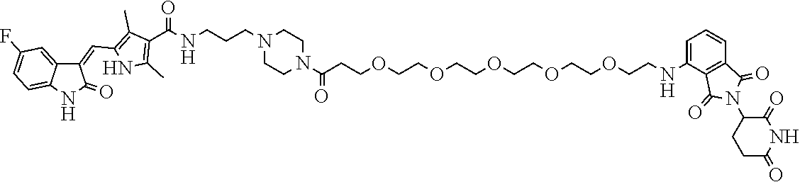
C1CN(CCCNC(C2=C(C)NC(C=C3C4=CC(F)=CC=C4NC3=O)=C2C)=O)CCN1C(=O)CCOCCOCCOCCOCCOCCNC1=CC=CC2=C1C(=O)N(C1C(=O)NC(=O)CC1)C2=O
